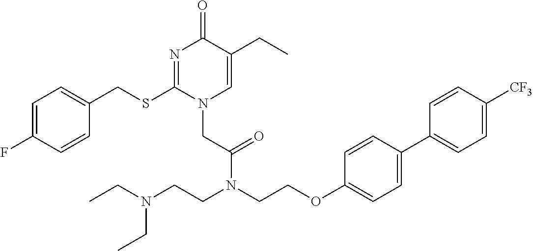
C1=C(F)C=CC(CSC2=NC(=O)C(CC)=CN2CC(=O)N(CCOC2=CC=C(C3=CC=C([CF3])C=C3)C=C2)CCN(CC)CC)=C1
